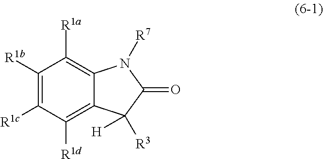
C1([R1b])=C([R1c])C([R1d])=C2C(=C1[R1a])N([R7])C(=O)C2([H])[R3]
